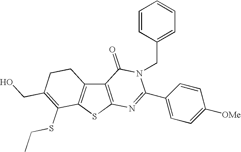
C12=C(SC3=C1CCC(CO)=C3SCC)N=C(C1=CC=C([OMe])C=C1)N(CC1=CC=CC=C1)C2=O
